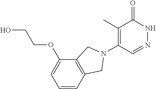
C1(C)=C(N2CC3=C(C(OCCO)=CC=C3)C2)C=NNC1=O
